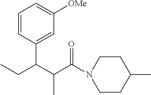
C1=CC(C(C(C(N2CCC(C)CC2)=O)C)CC)=CC([OMe])=C1
